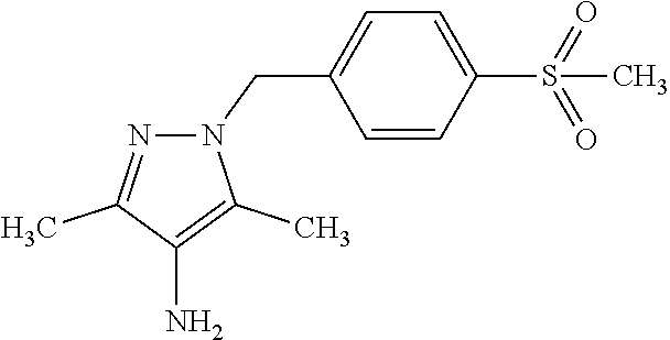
N1(CC2=CC=C(S(=O)(=O)C)C=C2)N=C(C)C(N)=C1C
